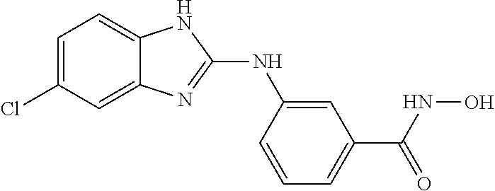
C1=C(Cl)C=C2C(=C1)NC(NC1=CC(C(=O)NO)=CC=C1)=N2
